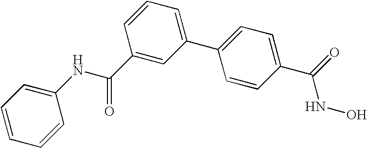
C1(NC(C2=CC(C3=CC=C(C(NO)=O)C=C3)=CC=C2)=O)=CC=CC=C1
